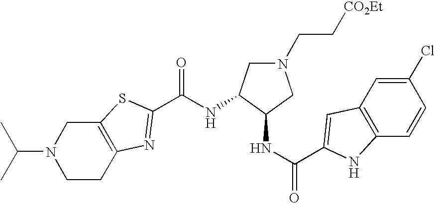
N(C(=O)C1=NC2=C(CN(C(C)C)CC2)S1)C1CN(CC[CO2Et])CC1NC(=O)C1=CC2=C(C=CC(Cl)=C2)N1
